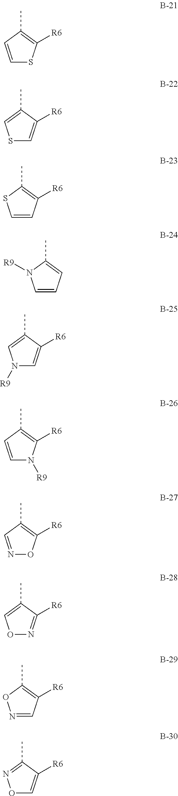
CC1=C([R6])SC=C1.CC1=CSC=C1[R6].CC1=C([R6])C=CS1.CC1=CC=CN1[R9].CC1=CN([R9])C=C1[R6].CC1=C([R6])N([R9])C=C1.CC1=C([R6])ON=C1.CC1=CON=C1[R6].CC1=C([R6])C=NO1.CC1=NOC=C1[R6]
